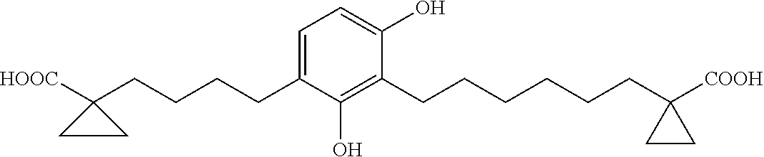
C1=C(O)C(CCCCCCC2([COOH])CC2)=C(O)C(CCCCC2([HOOC])CC2)=C1
